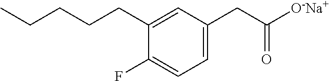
C1=C(CC([O-Na+])=O)C=C(CCCCC)C(F)=C1
